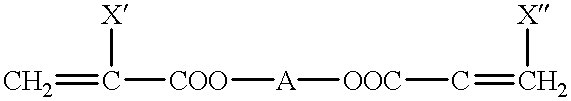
C=C([X])[COO][A][OOC]C=C[X]
